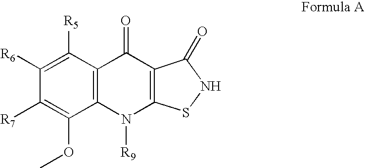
C1([R7])=C(OC)C2=C(C([R5])=C1[R6])C(=O)C1=C(N2[R9])SNC1=O
